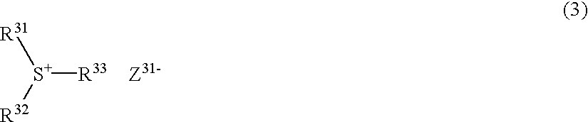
[R31][S+]([R32])[R33]
